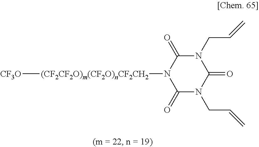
[(CF2CF2O)m(CF2O)nCF2CH2](N1C(=O)N(CC=C)C(=O)N(CC=C)C1=O)[CF3O]
